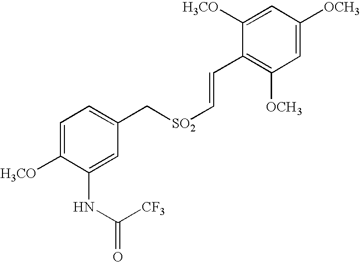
C1=C([H3CO])C(NC(=O)[CF3])=CC(C[SO2]C=CC2=C([OCH3])C=C([OCH3])C=C2[H3CO])=C1
